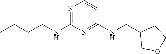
N1=C(NCCCC)N=C(NCC2COCC2)C=C1
